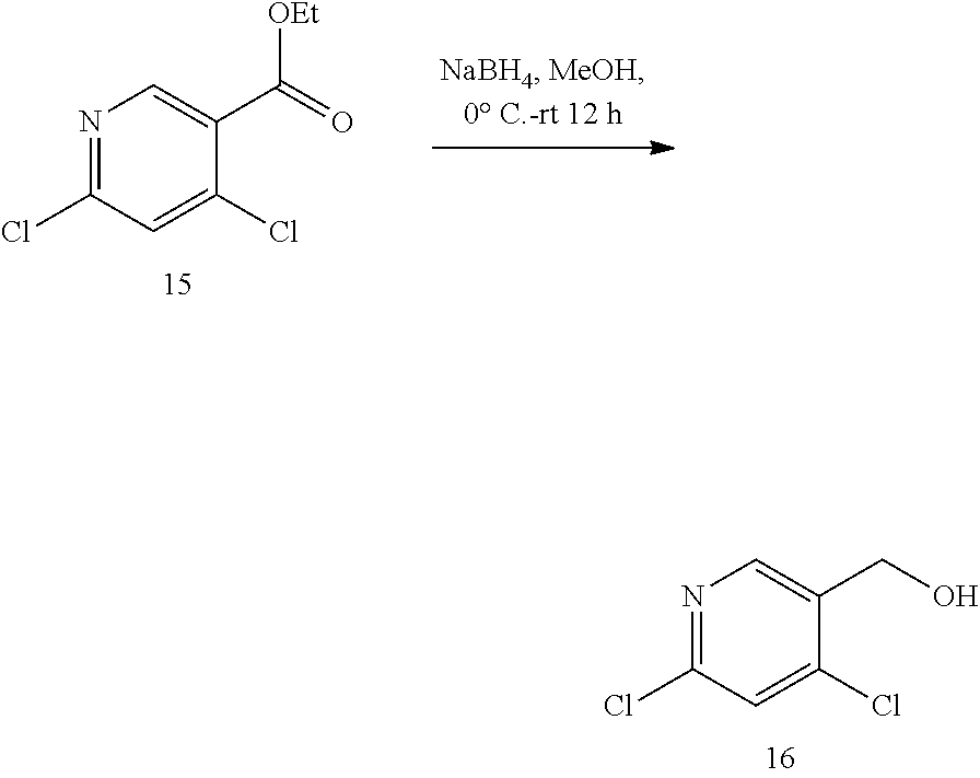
N1=C(Cl)C=C(Cl)C(C(=O)[OEt])=C1.N1=C(Cl)C=C(Cl)C(CO)=C1
